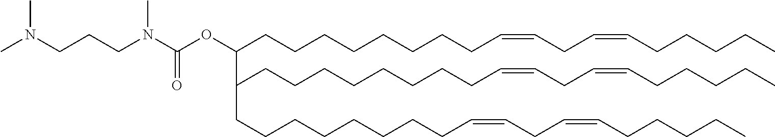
CN(CCCN(C(OC(CCCCCCCCC=CCC=CCCCCC)C(CCCCCCCCC=CCC=CCCCCC)CCCCCCCCC=CCC=CCCCCC)=O)C)C
